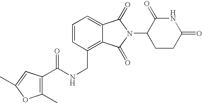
C1=CC(CNC(=O)C2=C(C)OC(C)=C2)=C2C(=C1)C(=O)N(C1CCC(=O)NC1=O)C2=O
